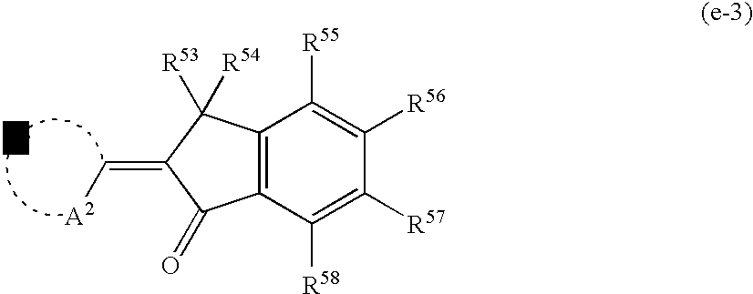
C(=C1C(=O)C2=C(C1([R54])[R53])C([R55])=C([R56])C([R57])=C2[R58])[A2]
